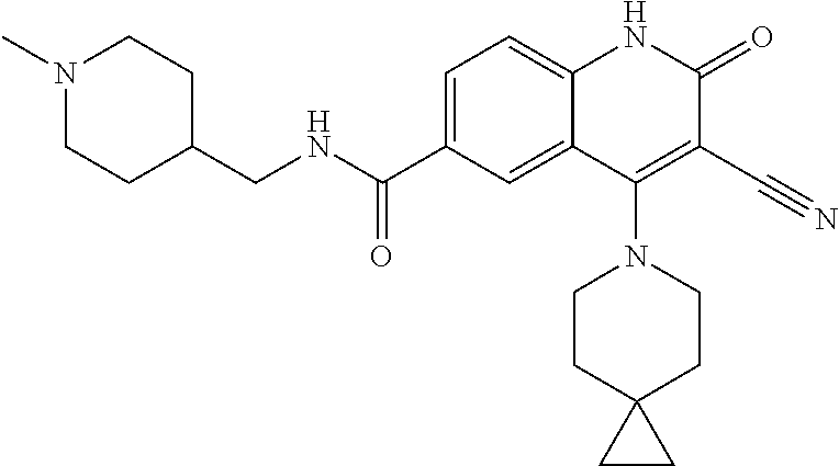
C1=C(C(NCC2CCN(C)CC2)=O)C=C2C(=C1)NC(=O)C(C#N)=C2N1CCC2(CC1)CC2
